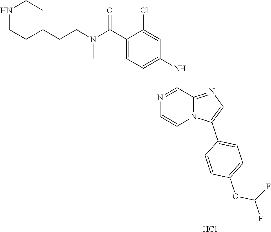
C1=CC(OC(F)F)=CC=C1C1=CN=C2N1C=CN=C2NC1=CC=C(C(N(CCC2CCNCC2)C)=O)C(Cl)=C1.Cl
